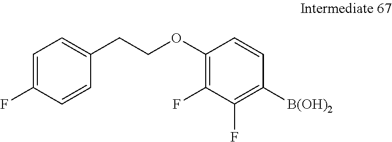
C1=C(F)C=CC(CCOC2=C(F)C(F)=C([B(OH)2])C=C2)=C1
